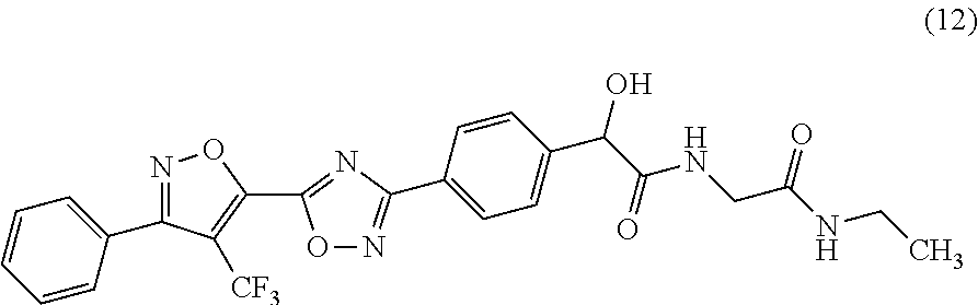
C1=CC=CC(C2=NOC(C3=NC(C4=CC=C(C(O)C(=O)NCC(NCC)=O)C=C4)=NO3)=C2[CF3])=C1
